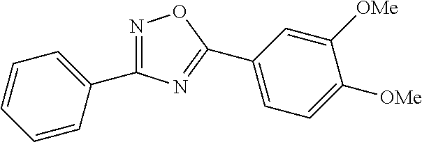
C1(C2=CC=C([OMe])C([OMe])=C2)=NC(C2=CC=CC=C2)=NO1
